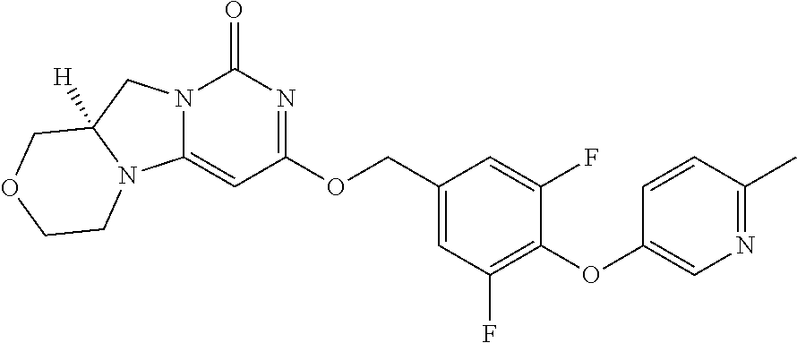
O(C1=C(F)C=C(COC2=NC(=O)N3C(=C2)N2C([H])(C3)COCC2)C=C1F)C1=CN=C(C)C=C1
